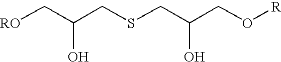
[RO]CC(CSCC(CO[R])O)O
